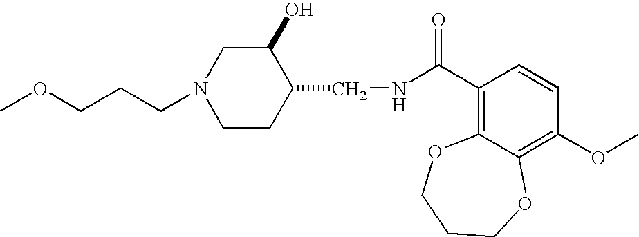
C1CC(CNC(C2=C3C(=C(OC)C=C2)OCCCO3)=O)C(O)CN1CCCOC
